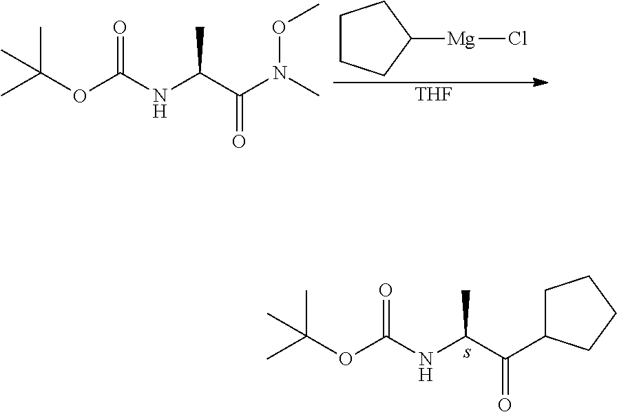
CC(OC(NC(C(C1CCCC1)=O)C)=O)(C)C.C1CCC([Mg]Cl)C1.[THF].CC(OC(NC(C(N(C)OC)=O)C)=O)(C)C
